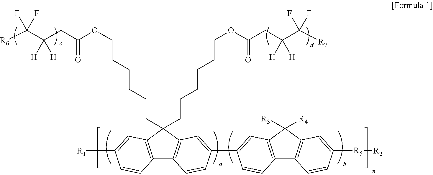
C12=C(C(CCCCCCOC(CC(C([R6])(F)F)([H])[H])=O)(CCCCCCOC(CC(C([R7])(F)F)([H])[H])=O)C3=C1C=CC(C1=CC4=C(C5=C(C4([R3])[R4])C=C([R5][R2])C=C5)C=C1)=C3)C=C([R1])C=C2
